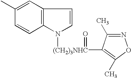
C12=C(C=C(C)C=C1)C=CN2[(CH2)3NHC](=O)C1=C(C)ON=C1C
